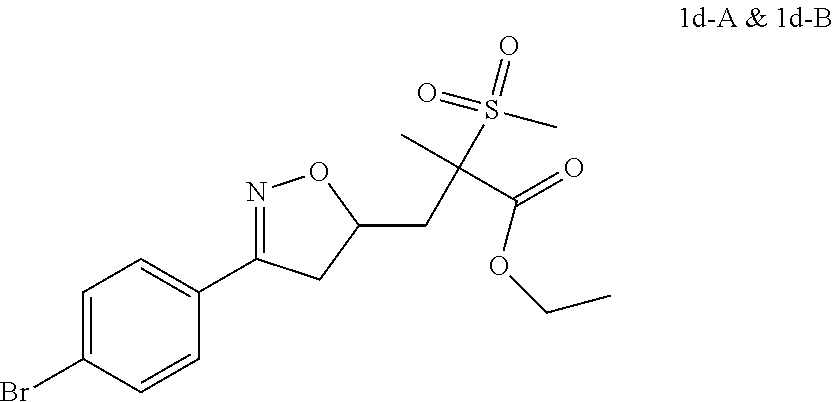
C1=C(Br)C=CC(C2=NOC(CC(S(=O)(=O)C)(C)C(=O)OCC)C2)=C1
